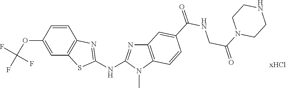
O(C1=CC2=C(C=C1)N=C(NC1=NC3=C(N1C)C=CC(C(NCC(=O)N1CCNCC1)=O)=C3)S2)C(F)(F)F
